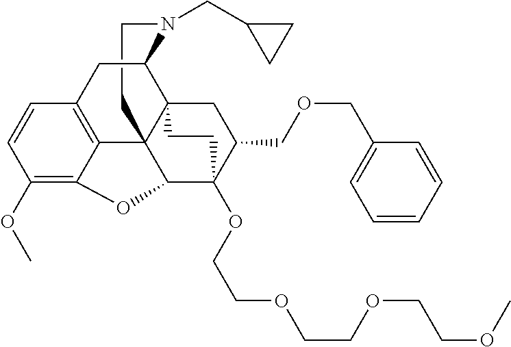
C1CN(CC2CC2)C2C34C15C1=C(C=CC(OC)=C1OC5C(OCCOCCOCCOC)(C(COCC1=CC=CC=C1)C3)CC4)C2
